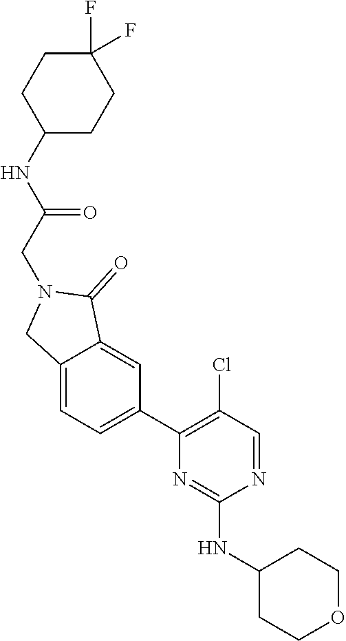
N1=CC(Cl)=C(C2=CC=C3C(=C2)C(=O)N(CC(=O)NC2CCC(F)(F)CC2)C3)N=C1NC1CCOCC1
